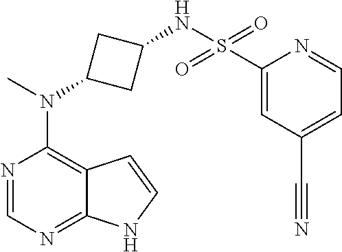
N1=CN=C2C(=C1N(C)C1CC(NS(C3=CC(C#N)=CC=N3)(=O)=O)C1)C=CN2
